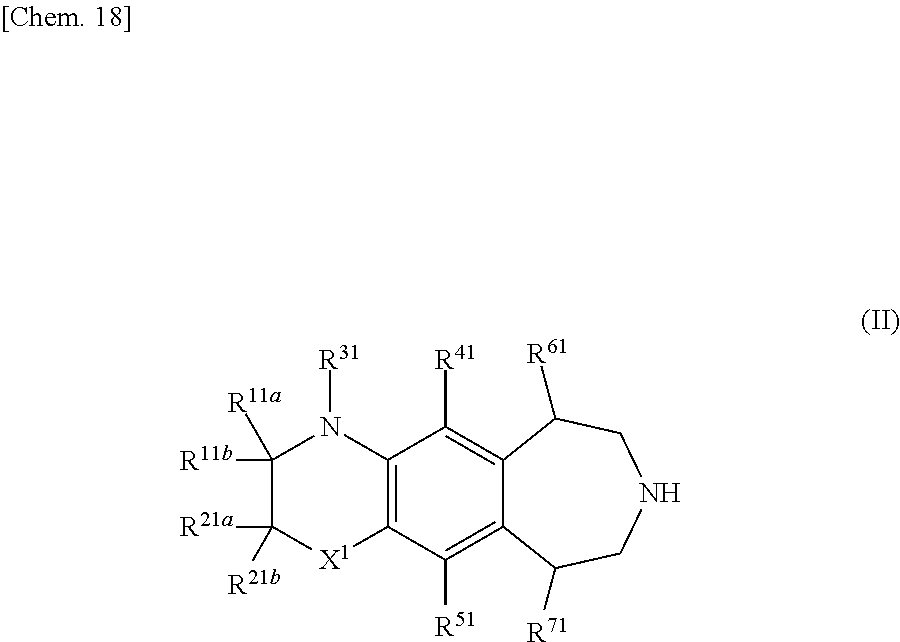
C1([R11b])([R11a])C([R21a])([R21b])[X1]C2=C(N1[R31])C([R41])=C1C(=C2[R51])C([R71])CNCC1[R61]
